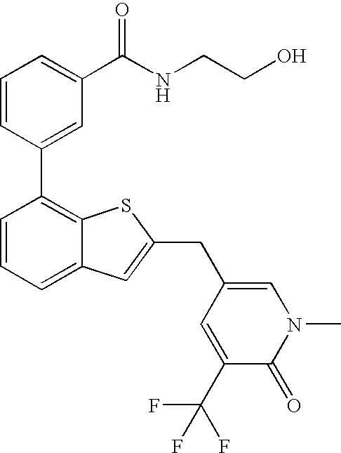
C1=CC(C2=C3C(=CC=C2)C=C(CC2=CN(C)C(=O)C(C(F)(F)F)=C2)S3)=CC(C(NCCO)=O)=C1
